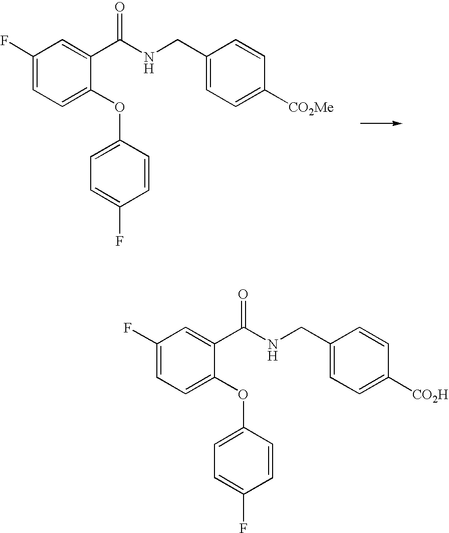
C1(F)=CC=C(OC2=CC=C(F)C=C2)C(C(NCC2=CC=C([CO2H])C=C2)=O)=C1.C1(F)=CC=C(OC2=CC=C(F)C=C2)C(C(NCC2=CC=C([CO2Me])C=C2)=O)=C1
